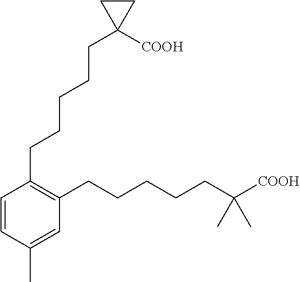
C1=CC(C)=CC(CCCCCC([COOH])(C)C)=C1CCCCCC1([COOH])CC1
